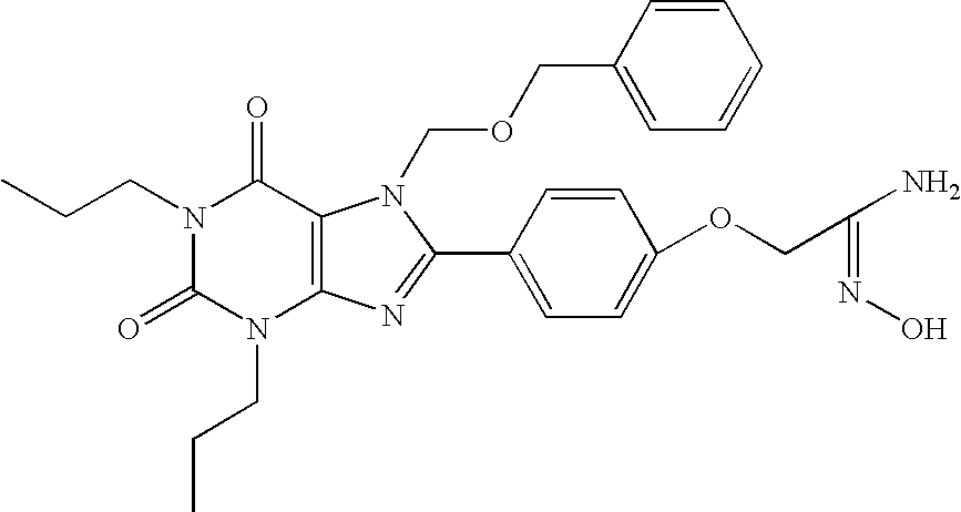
N1(CCC)C(=O)N(CCC)C2=C(C1=O)N(COCC1=CC=CC=C1)C(C1=CC=C(OCC(=NO)N)C=C1)=N2
